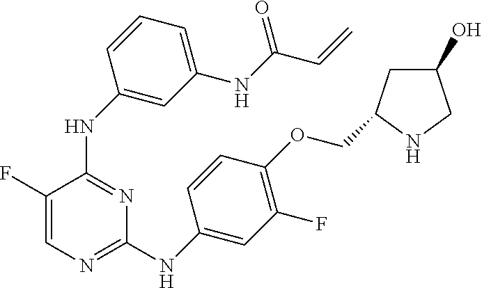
C1=C(F)C(NC2=CC(NC(=O)C=C)=CC=C2)=NC(NC2=CC(F)=C(OCC3CC(O)CN3)C=C2)=N1
